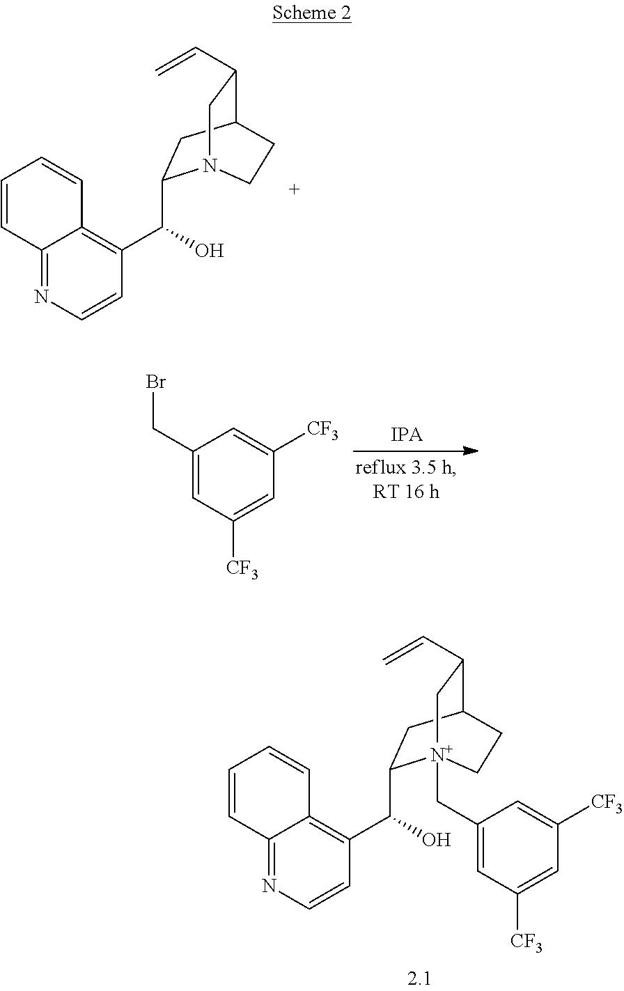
C1(C(O)C2=C3C(=NC=C2)C=CC=C3)CC2C(C=C)CN1CC2.C1(CBr)=CC([CF3])=CC([CF3])=C1.C1(C(O)C2=C3C(=NC=C2)C=CC=C3)CC2C(C=C)C[N+]1(CC1=CC([CF3])=CC([CF3])=C1)CC2
